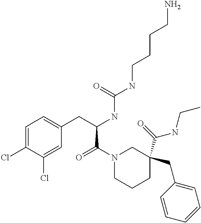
C1(Cl)=CC=C(CC(NC(NCCCCN)=O)C(N2CCCC(C(=O)NCC)(CC3=CC=CC=C3)C2)=O)C=C1Cl
